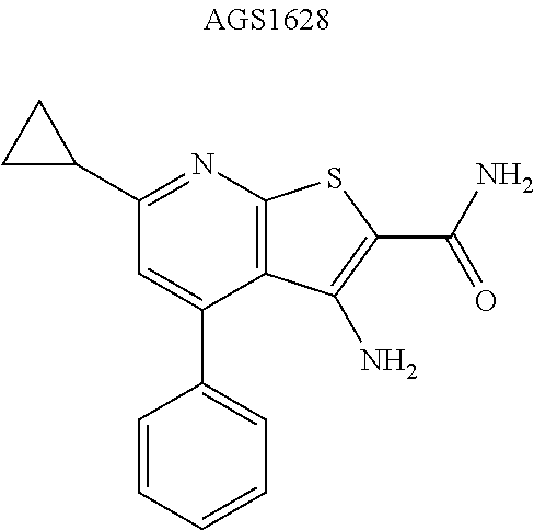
C1=C(C2=CC=CC=C2)C2=C(N=C1C1CC1)SC(C(N)=O)=C2N
